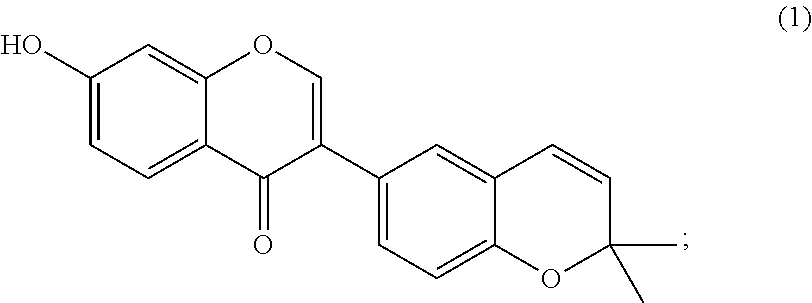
C1(O)=CC=C2C(=C1)OC=C(C1=CC=C3C(=C1)C=CC(C)(C)O3)C2=O
